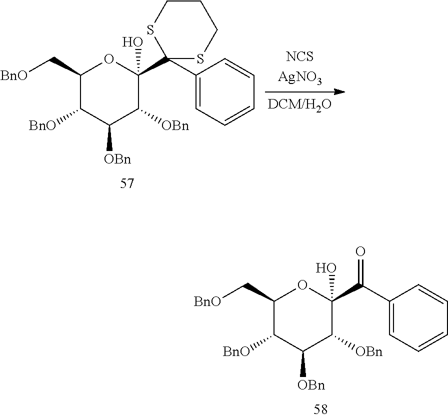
C1(C[BnO])C([BnO])C([OBn])C([OBn])C(C(C2=CC=CC=C2)=O)(O)O1.C1(C[BnO])C([BnO])C([OBn])C([OBn])C(C2(C3=CC=CC=C3)SCCCS2)(O)O1
